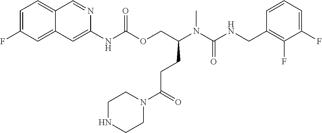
C1=CC(CNC(N(C(COC(NC2=CC3=CC(F)=CC=C3C=N2)=O)CCC(N2CCNCC2)=O)C)=O)=C(F)C(F)=C1
